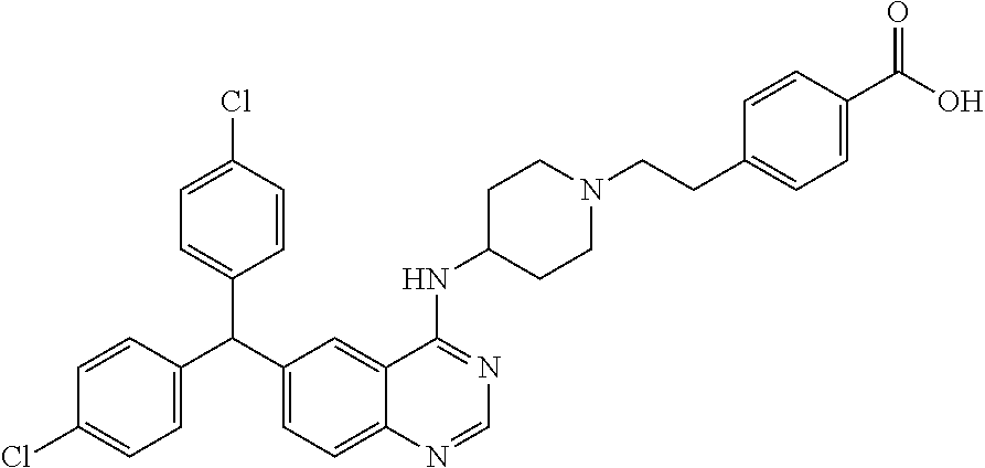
C1=C(Cl)C=CC(C(C2=CC=C(Cl)C=C2)C2=CC=C3C(=C2)C(NC2CCN(CCC4=CC=C(C(O)=O)C=C4)CC2)=NC=N3)=C1
